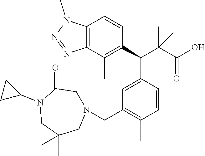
C12=C(C(C)=C(C(C(C(O)=O)(C)C)C3=CC(CN4CC(=O)N(C5CC5)CC(C)(C)C4)=C(C)C=C3)C=C1)N=NN2C
